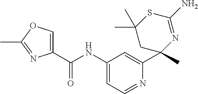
C1(C(NC2=CC=NC(C3(C)N=C(N)SC(C)(C)C3)=C2)=O)=COC(C)=N1
